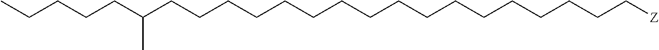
C(CC(CCCCCCCCCCCCCCCCC[Z])C)CCC
